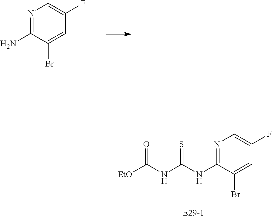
C1(Br)=CC(F)=CN=C1N.O=C(NC(NC1=NC=C(F)C=C1Br)=S)[EtO]
